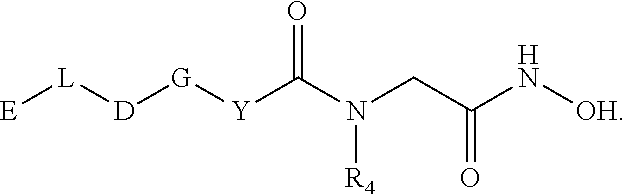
[E][L][D][G][Y]C(N(CC(N[OH])=O)[R4])=O
